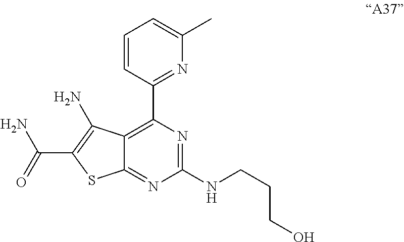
C12=C(C3=NC(C)=CC=C3)N=C(NCCCO)N=C1SC(C(=O)N)=C2N
